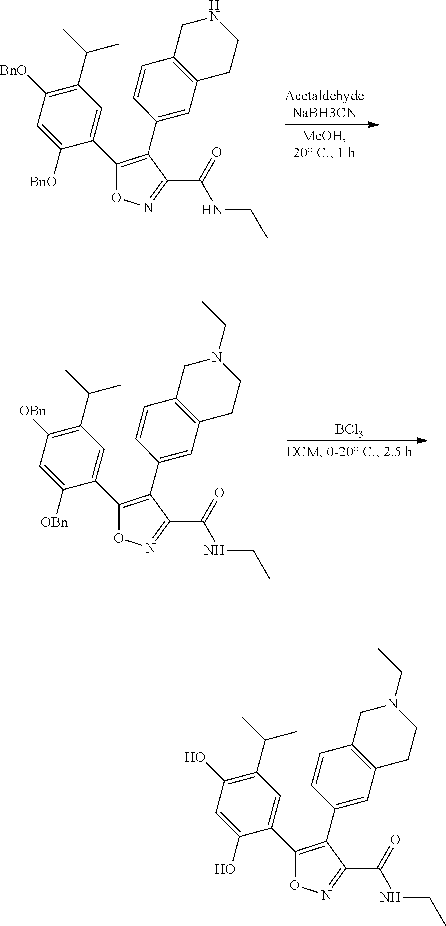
C1(C2=CC(C(C)C)=C([BnO])C=C2[BnO])=C(C2=CC3=C(C=C2)CNCC3)C(C(=O)NCC)=NO1.[BCl3].C1(C2=C(C3=CC(C(C)C)=C([OBn])C=C3[OBn])ON=C2C(=O)NCC)=CC2=C(C=C1)CN(CC)CC2.C1(C2=C(C3=CC(C(C)C)=C(O)C=C3O)ON=C2C(=O)NCC)=CC2=C(C=C1)CN(CC)CC2
